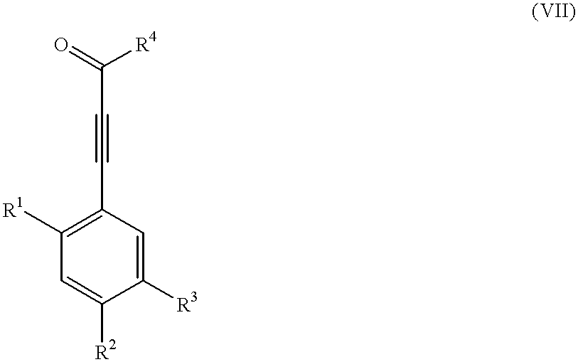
C1([R1])=C(C#CC(=O)[R4])C=C([R3])C([R2])=C1
